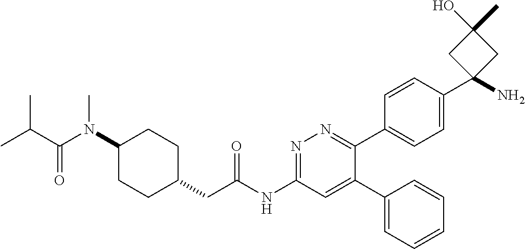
C1(N(C(C(C)C)=O)C)CCC(CC(NC2=NN=C(C3=CC=C(C4(N)CC(C)(O)C4)C=C3)C(C3=CC=CC=C3)=C2)=O)CC1
